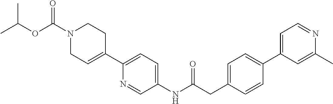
N1(C(OC(C)C)=O)CC=C(C2=CC=C(NC(CC3=CC=C(C4=CC=NC(C)=C4)C=C3)=O)C=N2)CC1
